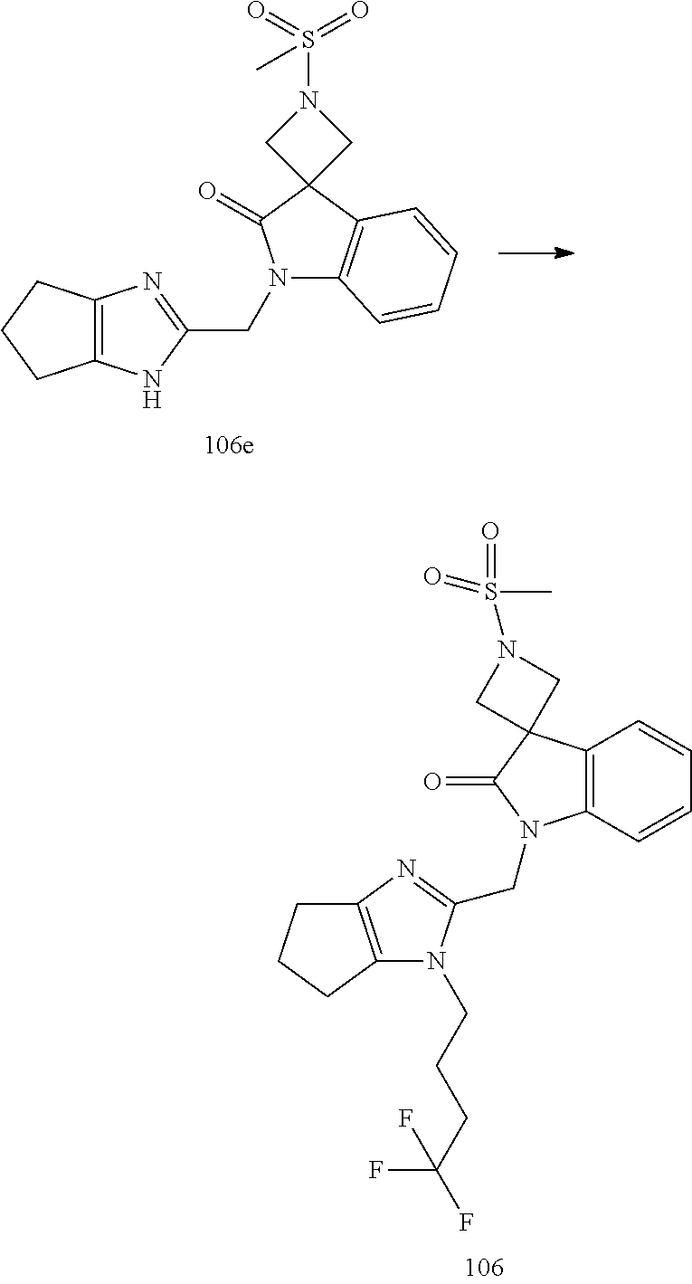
C12=C(NC(CN3C4=C(C5(C3=O)CN(S(=O)(=O)C)C5)C=CC=C4)=N1)CCC2.C12=C(CCC1)N(CCCC(F)(F)F)C(CN1C3=C(C=CC=C3)C3(C1=O)CN(S(=O)(=O)C)C3)=N2
